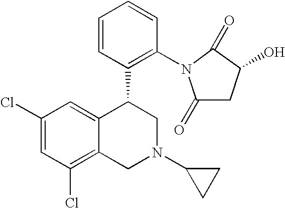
C1(Cl)=CC(Cl)=C2C(=C1)C(C1=C(N3C(=O)CC(O)C3=O)C=CC=C1)CN(C1CC1)C2
